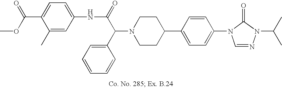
N1(C(C(=O)NC2=CC=C(C(OC)=O)C(C)=C2)C2=CC=CC=C2)CCC(C2=CC=C(N3C=NN(C(C)C)C3=O)C=C2)CC1
